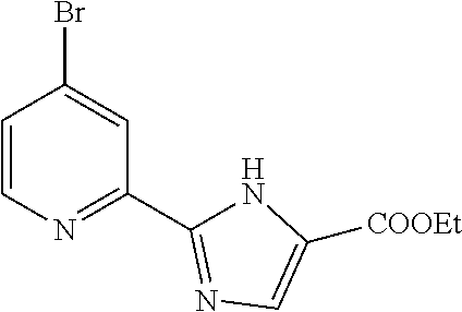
C1=CN=C(C2=NC=C([COOEt])N2)C=C1Br
